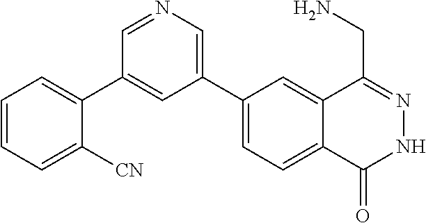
C1(C2=CN=CC(C3=CC=CC=C3[CN])=C2)=CC=C2C(=C1)C(CN)=NNC2=O
